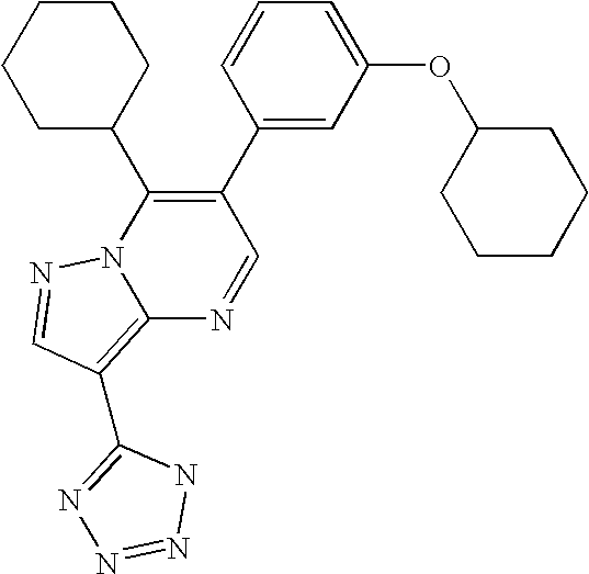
C12=C(C3=NN=NN3)C=NN1C(C1CCCCC1)=C(C1=CC(OC3CCCCC3)=CC=C1)C=N2
